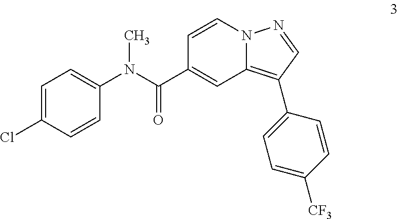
C1=CN2C(=C(C3=CC=C([CF3])C=C3)C=N2)C=C1C(N(C1=CC=C(Cl)C=C1)C)=O
